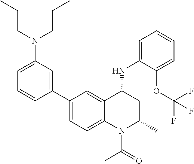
C1(NC2CC(C)N(C(C)=O)C3=CC=C(C4=CC(N(CCC)CCC)=CC=C4)C=C23)=CC=CC=C1OC(F)(F)F
